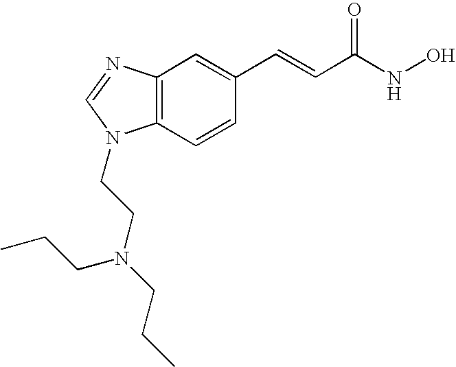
C12=C(C=CC(C=CC(NO)=O)=C1)N(CCN(CCC)CCC)C=N2
